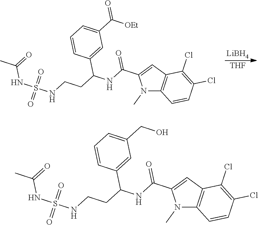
[LiBH4].[THF].N1(C)C2=C(C=C1C(NC(CCNS(NC(C)=O)(=O)=O)C1=CC(C([OEt])=O)=CC=C1)=O)C(Cl)=C(Cl)C=C2.N1(C)C2=C(C=C1C(NC(CCNS(NC(C)=O)(=O)=O)C1=CC(CO)=CC=C1)=O)C(Cl)=C(Cl)C=C2
